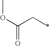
O(C(=O)CC)C
